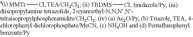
[MMTr]Cl.[TBDMS]Cl
